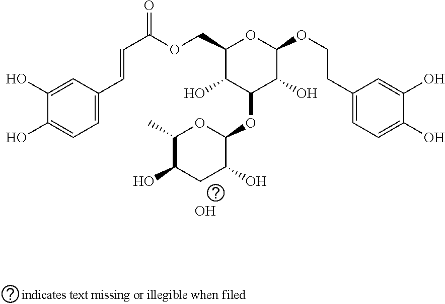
C1(O)=CC(C=CC(=O)OCC2C(O)C(OC3OC(C)C(O)CC3O)C(O)C(OCCC3=CC=C(O)C(O)=C3)O2)=CC=C1O.O
